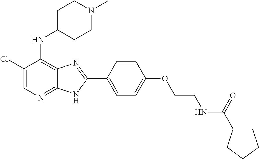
C1(Cl)=CN=C2C(=C1NC1CCN(C)CC1)N=C(C1=CC=C(OCCNC(=O)C3CCCC3)C=C1)N2
